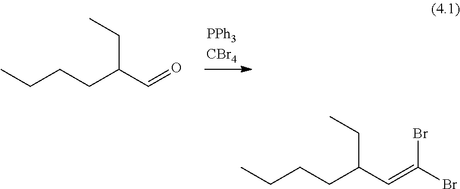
CCCCC(C=O)CC.CCCCC(C=C(Br)Br)CC
